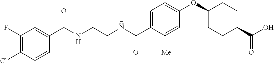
C(NCCNC(C1=CC=C(OC2CCC(C(O)=O)CC2)C=C1[Me])=O)(=O)C1=CC(F)=C(Cl)C=C1
